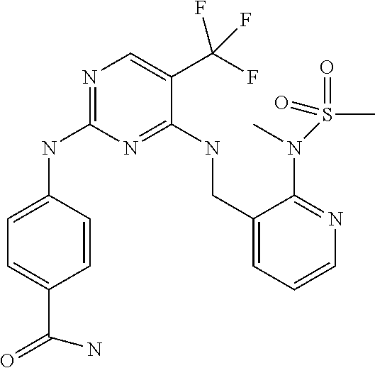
C1=C(NC2=NC=C(C(F)(F)F)C(NCC3=CC=CN=C3N(S(C)(=O)=O)C)=N2)C=CC(C(=O)N)=C1
